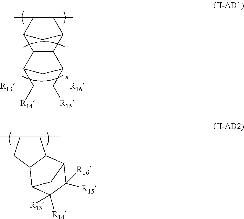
C12C(C)C(C)C(C3C1C1C([R16])([R15])C([R13])([R14])C3C1)C2.C1(C)C(C)CC2C1C1C([R16])([R15])C([R14])([R13])C2C1
